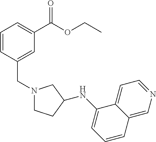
N1(CC2=CC(C(OCC)=O)=CC=C2)CCC(NC2=CC=CC3=CN=CC=C23)C1
